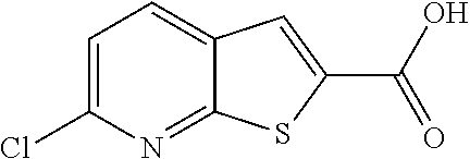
C12=CC=C(Cl)N=C1SC(C(O)=O)=C2
